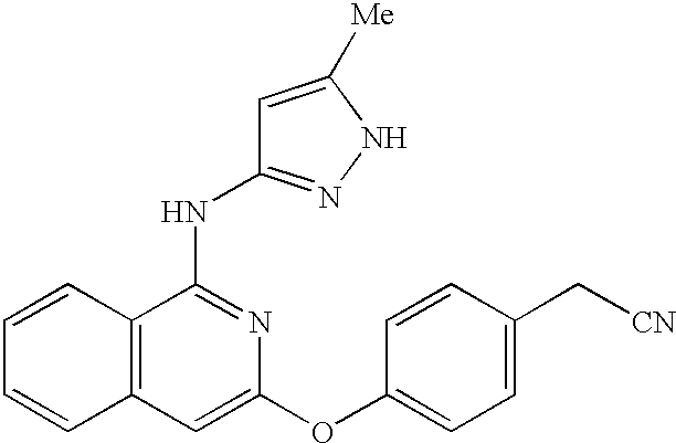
C12=C(C(NC3=NNC([Me])=C3)=NC(OC3=CC=C(C[CN])C=C3)=C1)C=CC=C2
